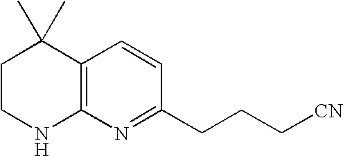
C1CNC2=C(C1(C)C)C=CC(CCC[CN])=N2
